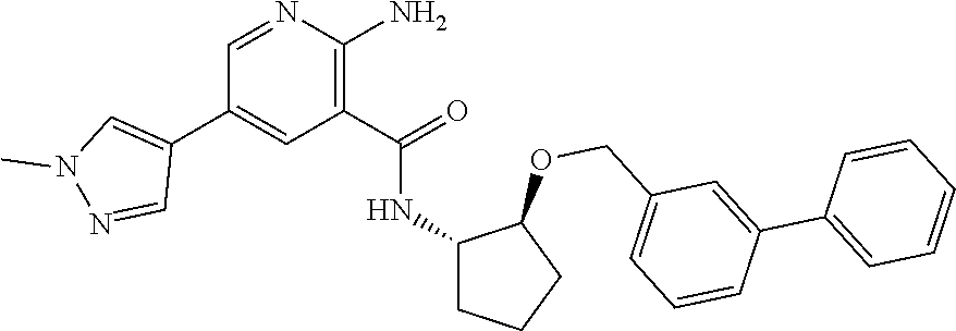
C1(C2=CC(COC3C(NC(C4=C(N)N=CC(C5=CN(C)N=C5)=C4)=O)CCC3)=CC=C2)=CC=CC=C1
